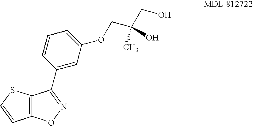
C12=C(SC=C1)C(C1=CC(OCC(CO)(C)O)=CC=C1)=NO2
